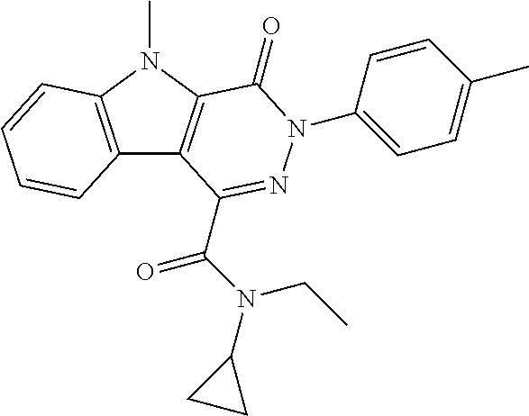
C12=C(N(C)C3=C1C(C(N(C1CC1)CC)=O)=NN(C1=CC=C(C)C=C1)C3=O)C=CC=C2
